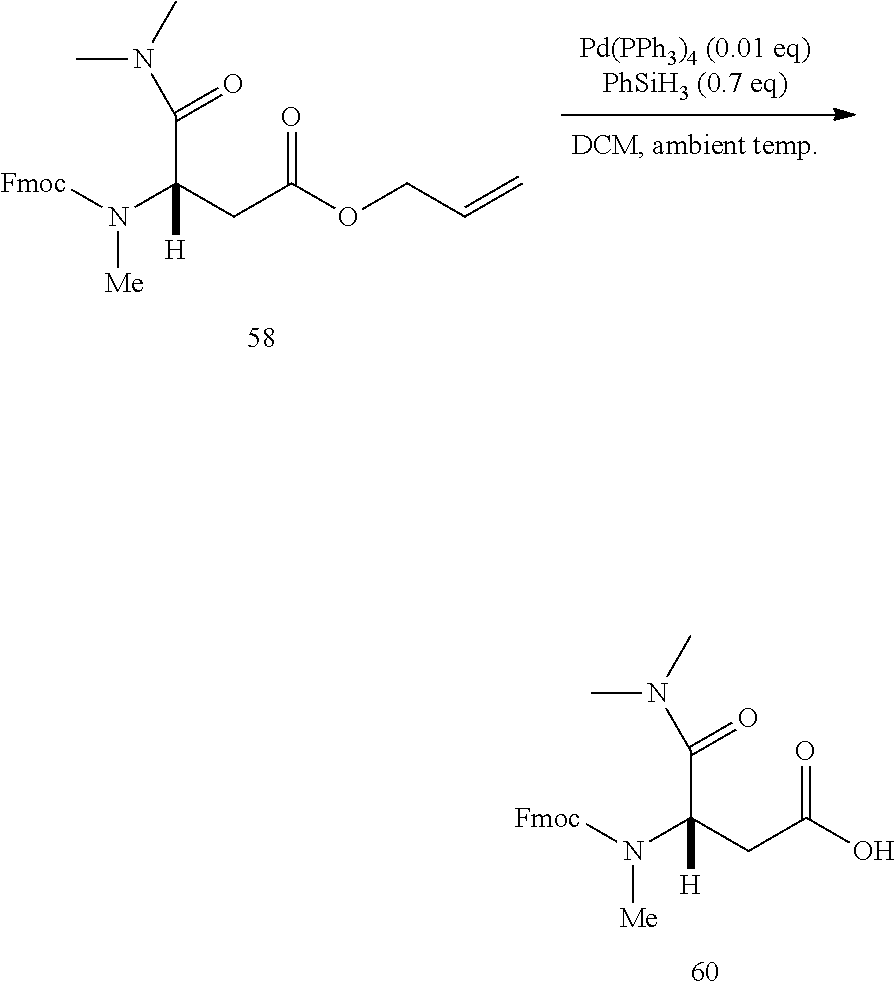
[Fmoc]N(C(CC(=O)O)(C(N(C)C)=O)[H])[Me].[Fmoc]N(C(CC(=O)OCC=C)(C(N(C)C)=O)[H])[Me]
